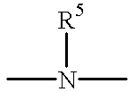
[R5]N(C)C
